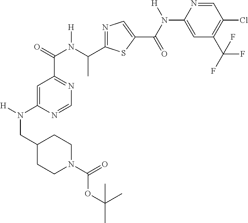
C1=C(N(CC2CCN(C(=O)OC(C)(C)C)CC2)[H])N=CN=C1C(N(C(C1=NC=C(C(=O)N(C2=CC(C(F)(F)F)=C(Cl)C=N2)[H])S1)C)[H])=O
